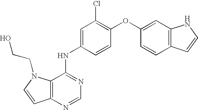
C12=C(N=CN=C1NC1=CC(Cl)=C(OC3=CC4=C(C=C3)C=CN4)C=C1)C=CN2CCO
